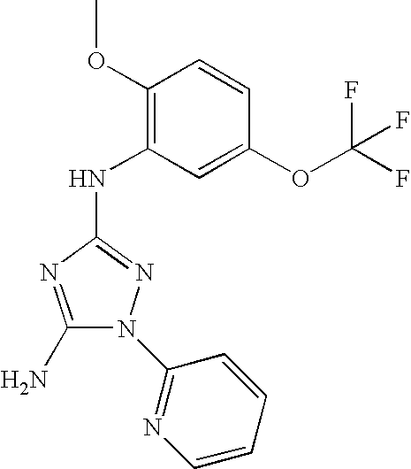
C1(N)=NC(NC2=C(OC)C=CC(OC(F)(F)F)=C2)=NN1C1=NC=CC=C1
